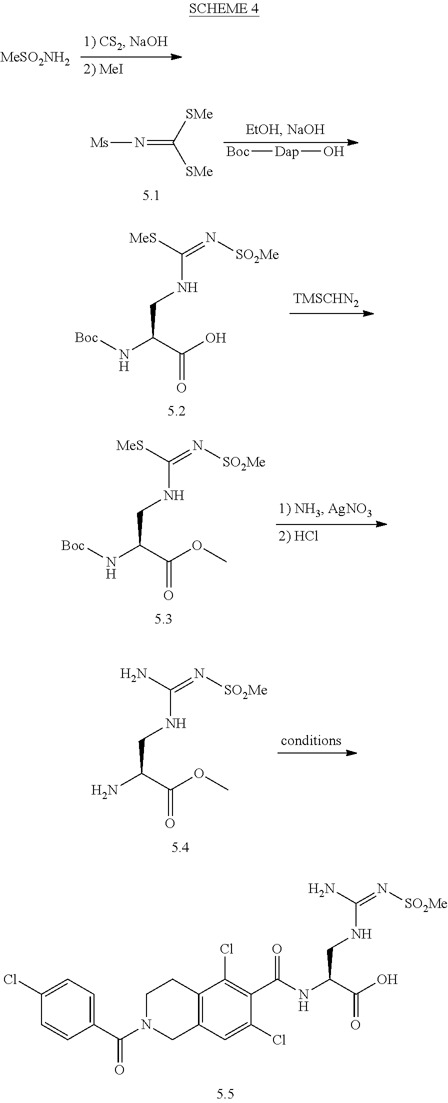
[MeSO2NH2].[Ms]N=C([SMe])[SMe].[Boc][Dap]O.[MeS]C(=N[SO2Me])NCC(C(O)=O)N[Boc].[MeS]C(=N[SO2Me])NCC(C(OC)=O)N[Boc].NC(=N[SO2Me])NCC(C(OC)=O)N.C1(C(=O)N2CC3=C(CC2)C(Cl)=C(C(=O)NC(CNC(N)=N[SO2Me])C(O)=O)C(Cl)=C3)=CC=C(Cl)C=C1
